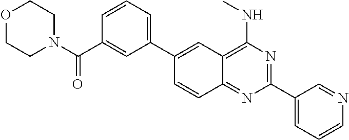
C1(C2=CC=CC(C(N3CCOCC3)=O)=C2)=CC2=C(NC)N=C(C3=CC=CN=C3)N=C2C=C1
